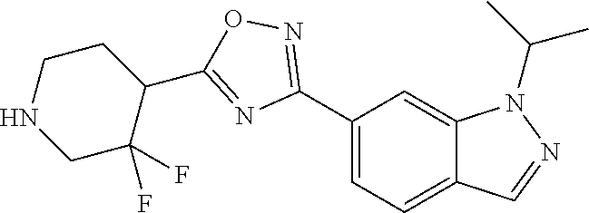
C1(C2=NOC(C3CCNCC3(F)F)=N2)=CC=C2C(=C1)N(C(C)C)N=C2
